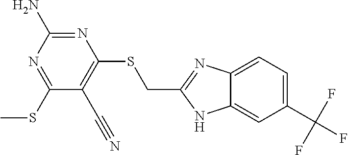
N1=C(N)N=C(SC)C(C#N)=C1SCC1=NC2=CC=C(C(F)(F)F)C=C2N1
